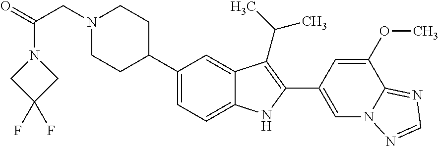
N1(CC(=O)N2CC(F)(F)C2)CCC(C2=CC=C3C(=C2)C(C(C)C)=C(C2=CN4C(=NC=N4)C(OC)=C2)N3)CC1
